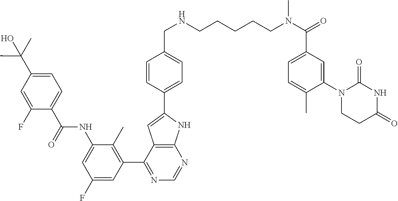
C1=NC2=C(C(C3=C(C)C(NC(C4=CC=C(C(O)(C)C)C=C4F)=O)=CC(F)=C3)=N1)C=C(C1=CC=C(CNCCCCCN(C(C3=CC=C(C)C(N4CCC(=O)NC4=O)=C3)=O)C)C=C1)N2
